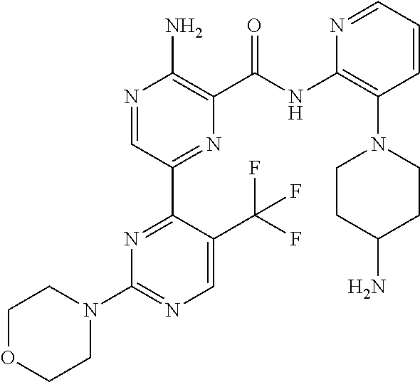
N1=CC(C2=NC(N3CCOCC3)=NC=C2C(F)(F)F)=NC(C(NC2=C(N3CCC(N)CC3)C=CC=N2)=O)=C1N
